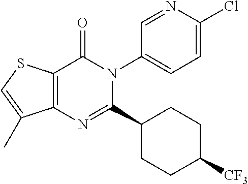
C12=C(N=C(C3CCC([CF3])CC3)N(C3=CC=C(Cl)N=C3)C1=O)C(C)=CS2
